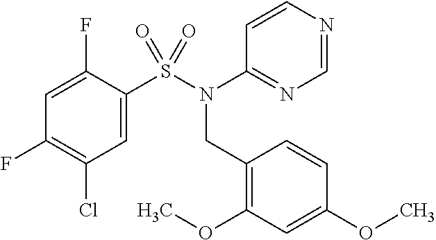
C1=C(F)C(S(N(C2=NC=NC=C2)CC2=C(OC)C=C(OC)C=C2)(=O)=O)=CC(Cl)=C1F
